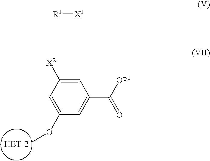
C1([X2])=CC(C(=O)[OP1])=CC(OC)=C1.[R1][X1]
